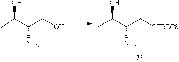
CC(O)C(N)C[OTBDPS].CC(O)C(N)CO
